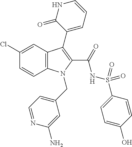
C12=C(C=C(Cl)C=C1)C(C1=CC=CNC1=O)=C(C(=O)NS(C1=CC=C(O)C=C1)(=O)=O)N2CC1=CC=NC(N)=C1
